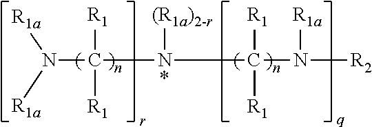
[R1a]N([R1a])C([R1])([R1])N([(R1a)2-r])C([R1])([R1])N([R1a])[R2].*
